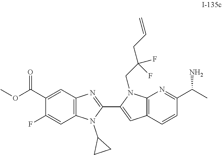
C12=C(C=C(C(OC)=O)C(F)=C1)N=C(C1=CC3=C(N1CC(CC=C)(F)F)N=C(C(C)N)C=C3)N2C1CC1
